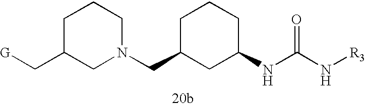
C1C(C[G])CN(CC2CC(NC(N[R3])=O)CCC2)CC1
